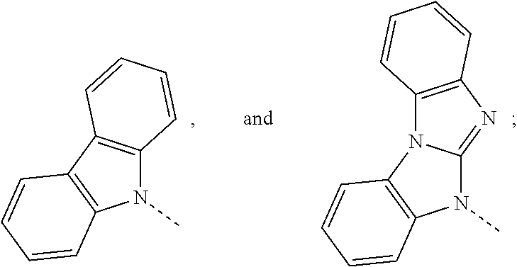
N1(C)C2=C(C3=C1C=CC=C3)C=CC=C2.N1(C)C2=NC3=C(N2C2=C1C=CC=C2)C=CC=C3
